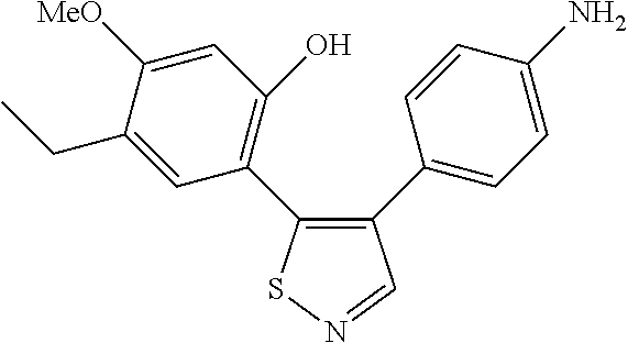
C1(CC)=CC(C2=C(C3=CC=C(N)C=C3)C=NS2)=C(O)C=C1[MeO]
